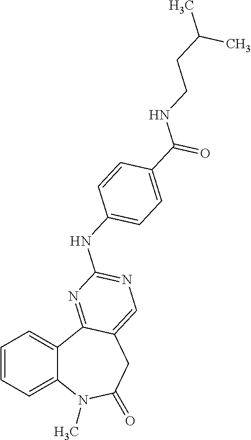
C1=CC=C2C(=C1)C1=NC(NC3=CC=C(C(=O)NCCC(C)C)C=C3)=NC=C1CC(=O)N2C
